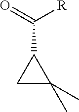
C1C(C)(C)C1C(=O)[R]
